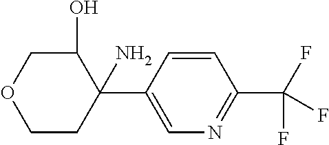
C1(O)COCCC1(C1=CN=C(C(F)(F)F)C=C1)N
